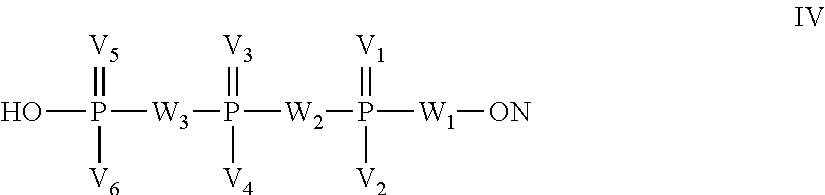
OP([W3]P([W2]P([W1][ON])(=[V1])[V2])(=[V3])[V4])(=[V5])[V6]
